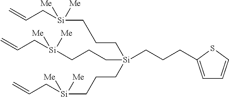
C(C[Si](CCC[Si]([Me])(CC=C)[Me])(CCCC1=CC=CS1)CCC[Si]([Me])(CC=C)[Me])C[Si]([Me])(CC=C)[Me]
